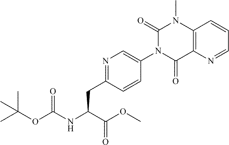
N1=C(CC(C(OC)=O)NC(OC(C)(C)C)=O)C=CC(N2C(=O)N(C)C3=C(N=CC=C3)C2=O)=C1
